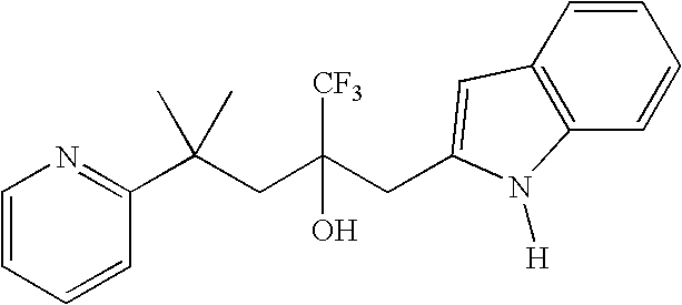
C1=CC=CC(C(CC(CC2=CC3=C(C=CC=C3)N2[H])([CF3])O)(C)C)=N1
